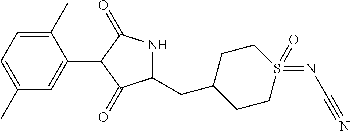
C1(C)=CC=C(C)C=C1C1C(=O)NC(CC2CCS(=NC#N)(=O)CC2)C1=O
